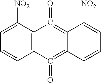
C1=C([NO2])C2=C(=O)C3=C(C(=O)=C2C=C1)C=CC=C3[NO2]
